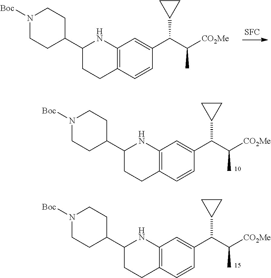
C1(C2CCN([Boc])CC2)CCC2=C(N1)C=C(C(C([CO2Me])C)C1CC1)C=C2.[SFC].C1(C2CCN([Boc])CC2)CCC2=C(N1)C=C(C(C([CO2Me])C)C1CC1)C=C2.C1(C2CCN([Boc])CC2)CCC2=C(N1)C=C(C(C([CO2Me])C)C1CC1)C=C2
